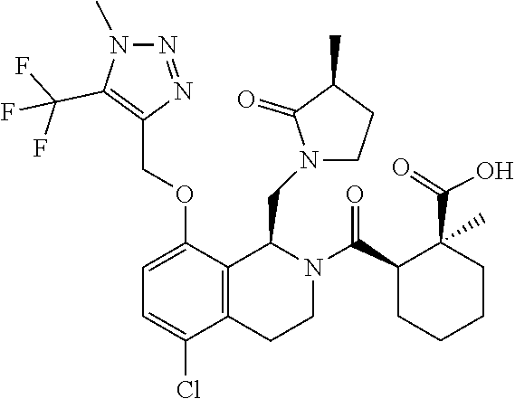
C(C1CCCCC1(C(=O)O)C)(N1C(CN2CCC(C)C2=O)C2=C(CC1)C(Cl)=CC=C2OCC1=C(C(F)(F)F)N(C)N=N1)=O
